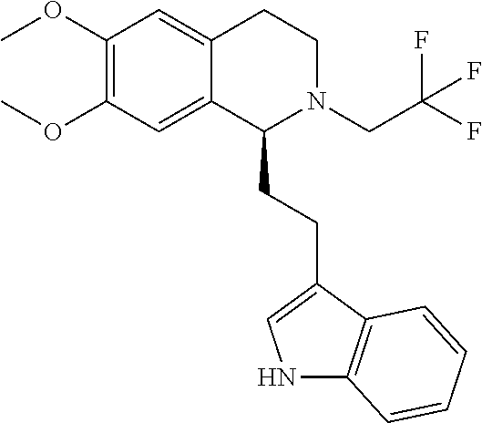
C1(OC)=C(OC)C=C2C(=C1)CCN(CC(F)(F)F)C2CCC1=CNC2=C1C=CC=C2
